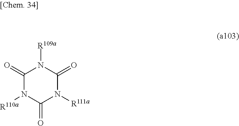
N1([R111a])C(=O)N([R109a])C(=O)N([R110a])C1=O
